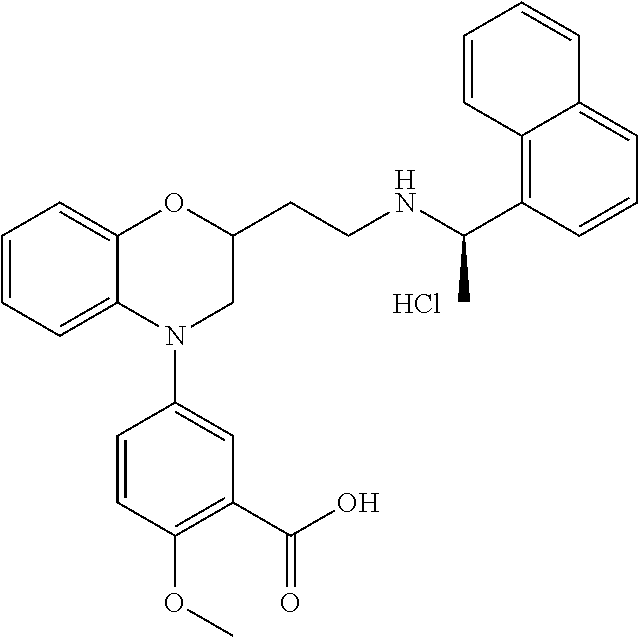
Cl.C1=CC=C2C(=C1)OC(CCNC(C1=C3C(=CC=C1)C=CC=C3)C)CN2C1=CC(C(O)=O)=C(OC)C=C1
